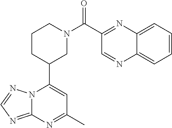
N12C(=NC=N1)N=C(C)C=C2C1CN(C(=O)C2=NC3=CC=CC=C3N=C2)CCC1
